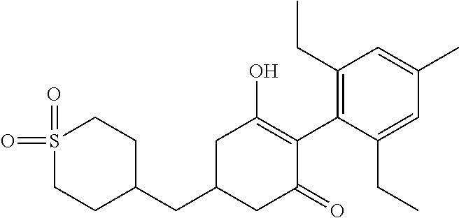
C1(CC2CC(=O)C(C3=C(CC)C=C(C)C=C3CC)=C(O)C2)CCS(=O)(=O)CC1
